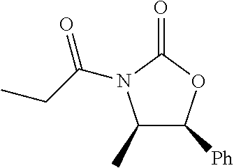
C1(C)C([Ph])OC(=O)N1C(=O)CC
